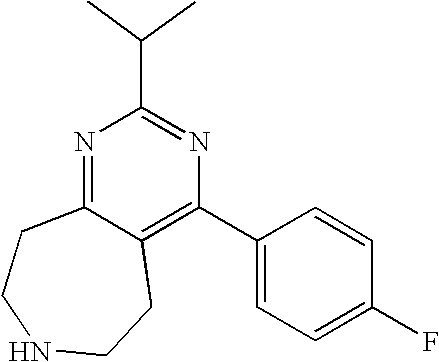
N1=C2C(=C(C3=CC=C(F)C=C3)N=C1C(C)C)CCNCC2
